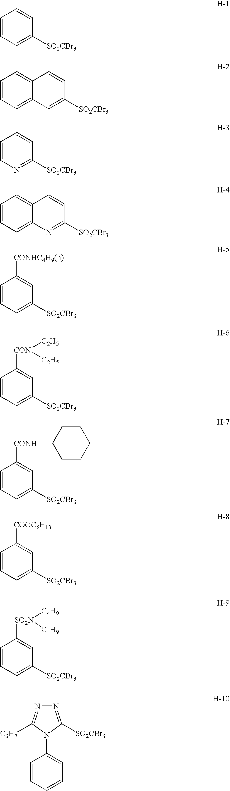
C1=CC=C([SO2CBr3])C=C1.C12=CC=CC=C1C=C([SO2CBr3])C=C2.C1=CN=C([SO2CBr3])C=C1.C12=CC=CC=C1N=C([SO2CBr3])C=C2.C1=C([CONHC4H9(n)])C=CC=C1[SO2CBr3].C1=C([CON]([C2H5])[C2H5])C=CC=C1[SO2CBr3].C1=C([CONH]C2CCCCC2)C=CC=C1[SO2CBr3].C1=C([COOC6H13])C=CC=C1[SO2CBr3].C1=C([SO2N]([C4H9])[C4H9])C=CC=C1[SO2CBr3].C1=CC=CC=C1N1C([SO2CBr3])=NN=C1[C3H7]
